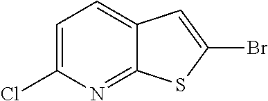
C1=C(Cl)N=C2C(=C1)C=C(Br)S2
